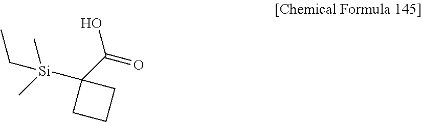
C1CC([Si](C)(CC)C)(C(=O)O)C1
